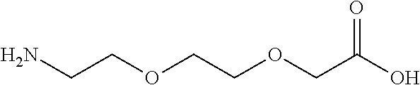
OC(COCCOCCN)=O
